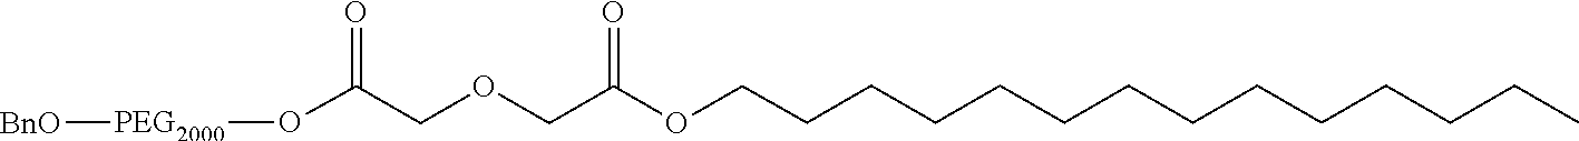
CCCCCCCCCCCCCCOC(COCC(=O)O[PEG2000][BnO])=O
